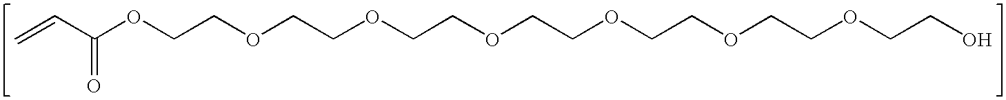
C=CC(OCCOCCOCCOCCOCCOCCOCCO)=O
